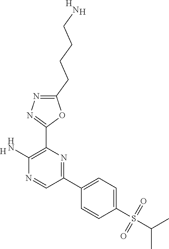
[H].C1(N)=C(C2=NN=C(CCCCN)O2)N=C(C2=CC=C(S(=O)(=O)C(C)C)C=C2)C=N1.[H].[H]
